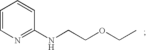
C1=CN=C(NCCOCC)C=C1
